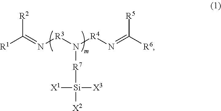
[R1]C(=N[R3]N([R4]N=C([R6])[R5])[R7][Si]([X1])([X3])[X2])[R2]
